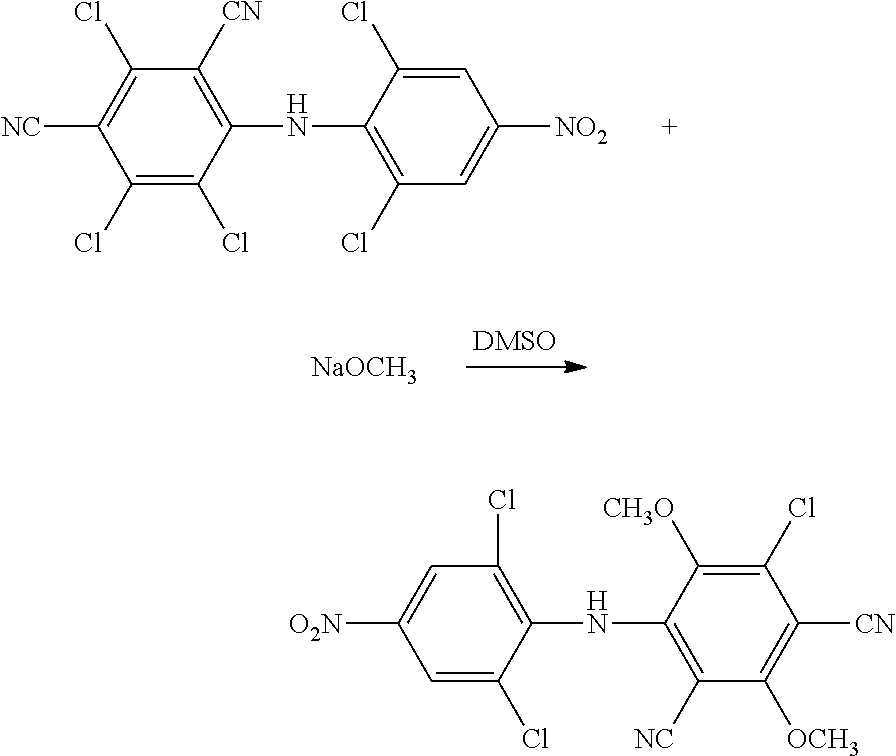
C1(Cl)=C(Cl)C(NC2=C(Cl)C=C([NO2])C=C2Cl)=C([CN])C(Cl)=C1[NC].[NaOCH3].C1=C(Cl)C(NC2=C([NC])C([OCH3])=C([CN])C(Cl)=C2[CH3O])=C(Cl)C=C1[O2N]
